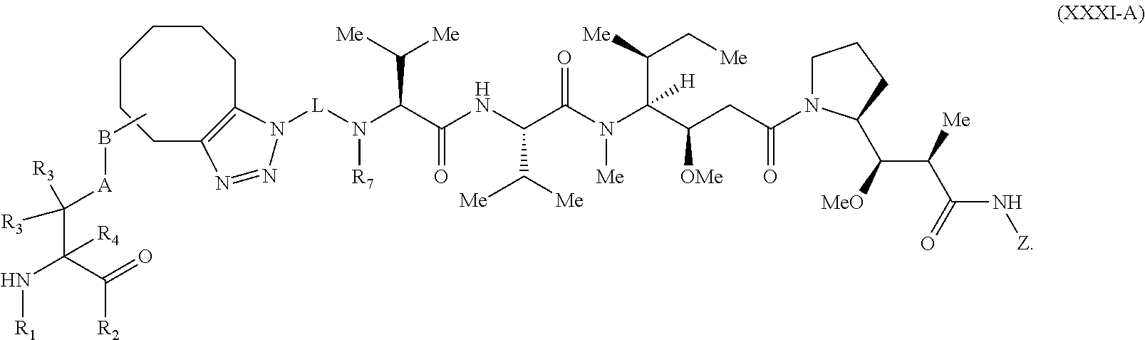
C([R3])([A]BC)([R3])C(N[R1])(C(=O)[R2])[R4].C12=C(CCCCCC1)N=NN2[L]N(C(C(NC(C(N(C(C(CC(N1CCCC1C(C(C(N[Z])=O)[Me])[MeO])=O)[OMe])(C([Me])C[Me])[H])[Me])=O)C([Me])[Me])=O)C([Me])[Me])[R7]
